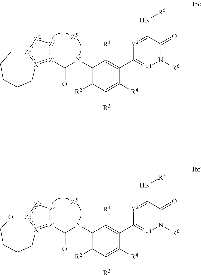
C1(NC([Z4]2:[Z3][Z2]:[Z1]3:[X]:2CCCCC3)=O)=C([R2])C([R3])=C([R4])C(C2=[Y1]N([R6])C(=O)C(N[R5])=[Y2]2)=C1[R1].C1(NC([Z4]2:[Z3][Z2]:[Z1]3:[X]:2CCCCO3)=O)=C([R2])C([R3])=C([R4])C(C2=[Y1]N([R6])C(=O)C(N[R5])=[Y2]2)=C1[R1]
